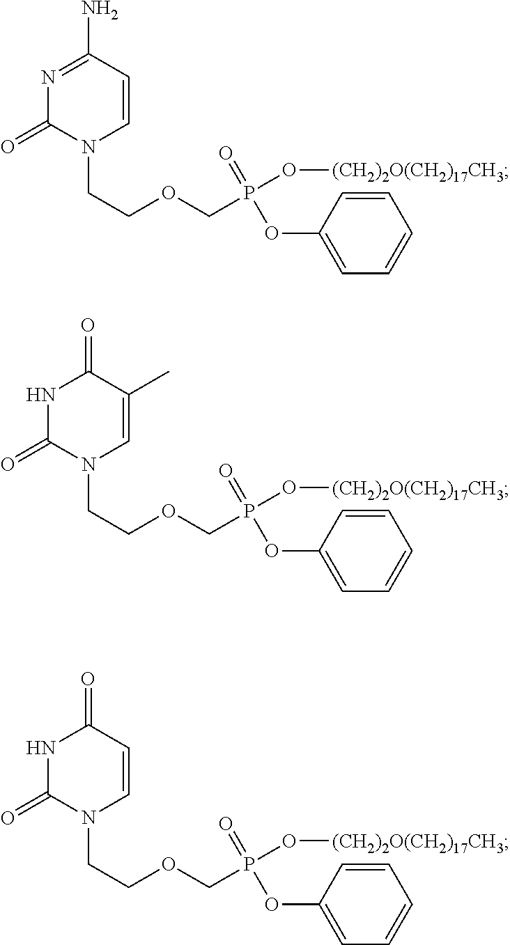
N1=C(N)C=CN(CCOCP(O[(CH2)2O(CH2)17CH3])(=O)OC2=CC=CC=C2)C1=O.N1C(=O)N(CCOCP(O[(CH2)2O(CH2)17CH3])(=O)OC2=CC=CC=C2)C=C(C)C1=O.N1C(=O)N(CCOCP(O[(CH2)2O(CH2)17CH3])(=O)OC2=CC=CC=C2)C=CC1=O
